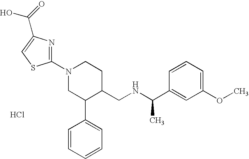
Cl.C1(N2CC(C3=CC=CC=C3)C(CNC(C)C3=CC(OC)=CC=C3)CC2)=NC(C(=O)O)=CS1
